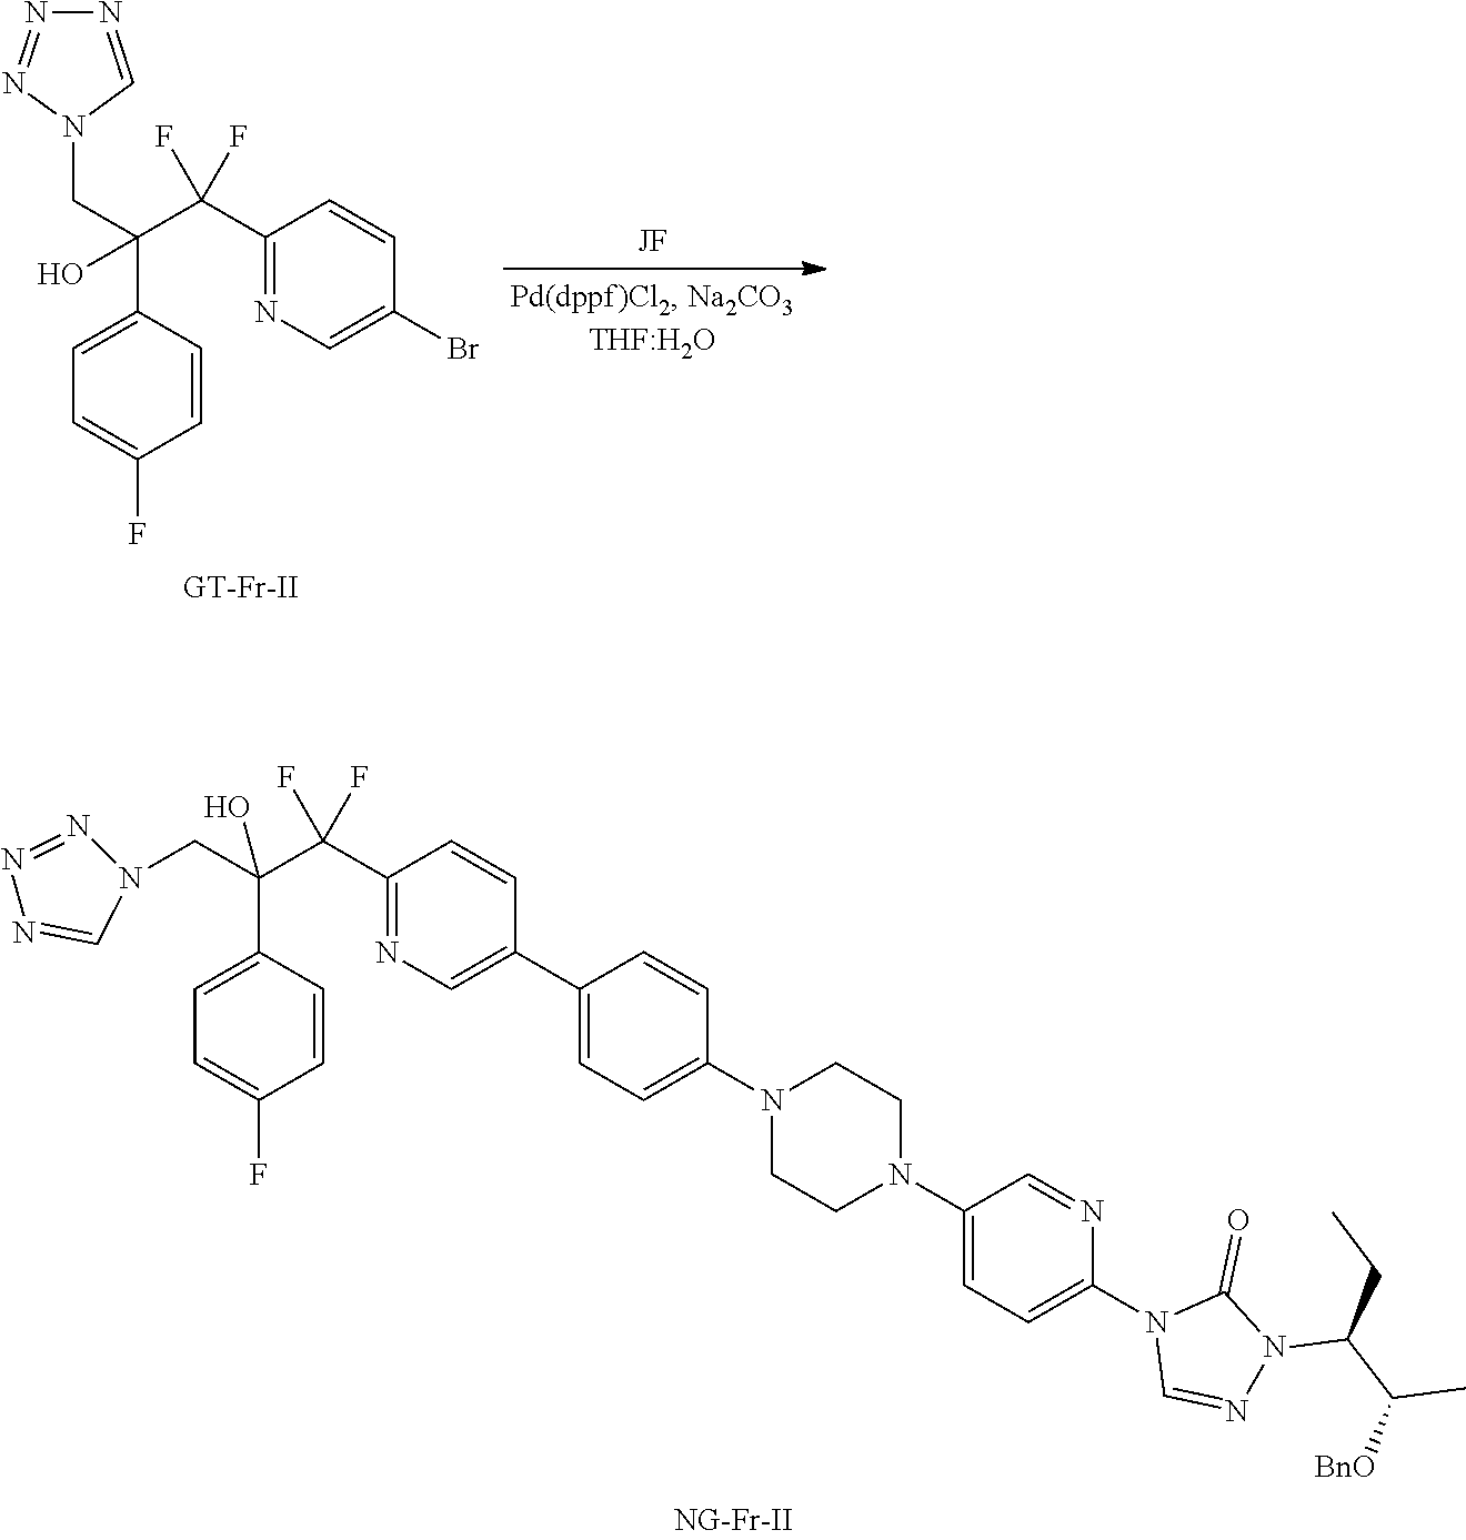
C(C(C1=CC=C(F)C=C1)(C(C1=NC=C(C2=CC=C(N3CCN(C4=CC=C(N5C=NN(C(C([BnO])C)CC)C5=O)N=C4)CC3)C=C2)C=C1)(F)F)O)N1N=NN=C1.N1=CN(CC(C2=CC=C(F)C=C2)(O)C(C2=NC=C(Br)C=C2)(F)F)N=N1
